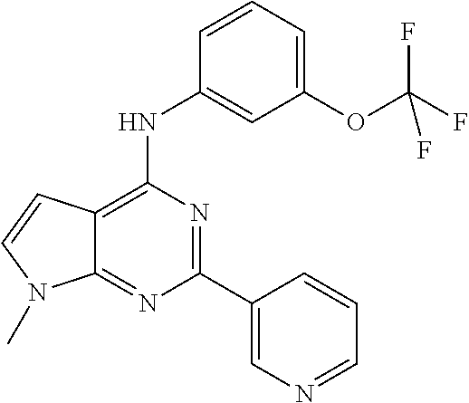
C12=NC(C3=CN=CC=C3)=NC(NC3=CC(OC(F)(F)F)=CC=C3)=C1C=CN2C
